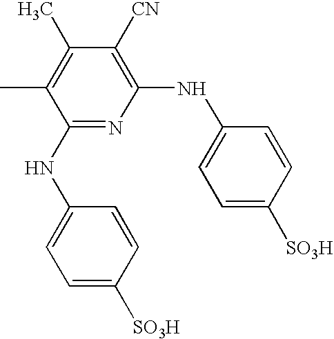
C1(NC2=NC(NC3=CC=C([SO3H])C=C3)=C([CN])C(C)=C2C)=CC=C([SO3H])C=C1
